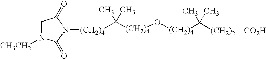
C([(CH2)4]O[(CH2)4]C([(CH2)2][CO2H])(C)C)(C)(C)[(CH2)4]N1C(=O)CN([CH3CH2])C1=O
